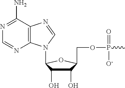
C12=C(C(N)=NC=N1)N=CN2C1C(O)C(O)C(COP(=O)([O-])C)O1
